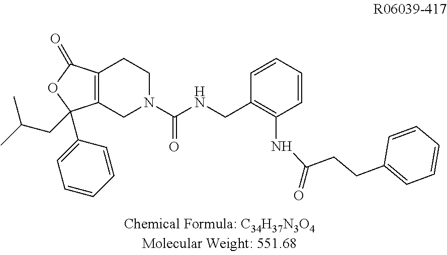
C12=C(C(=O)OC1(CC(C)C)C1=CC=CC=C1)CCN(C(NCC1=C(NC(=O)CCC3=CC=CC=C3)C=CC=C1)=O)C2
